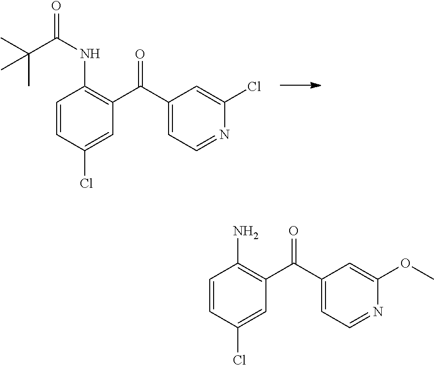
C1=CC(Cl)=CC(C(C2=CC=NC(Cl)=C2)=O)=C1NC(=O)C(C)(C)C.C1=CC(Cl)=CC(C(C2=CC=NC(OC)=C2)=O)=C1N
